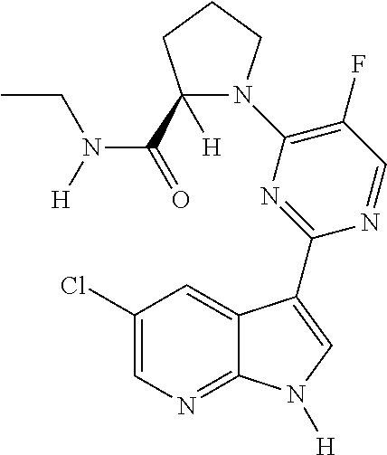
C1(F)=C(N2C(C(N(CC)[H])=O)([H])CCC2)N=C(C2=CN([H])C3=NC=C(Cl)C=C32)N=C1
